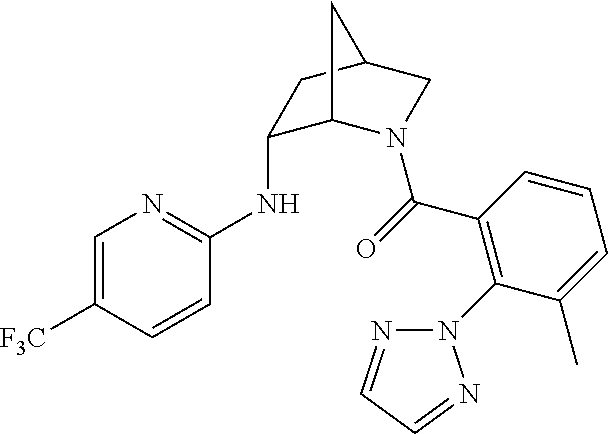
C1=C([F3C])C=CC(NC2C3N(C(=O)C4=C(N5N=CC=N5)C(C)=CC=C4)CC(C2)C3)=N1
